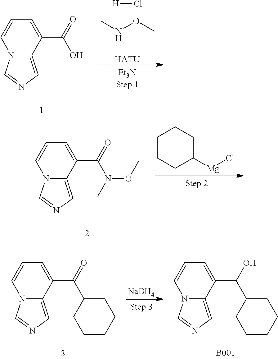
CNOC.[H]Cl.[HATU].N12C(=CN=C1)C(C(O)=O)=CC=C2.N12C(=CN=C1)C(C(N(C)OC)=O)=CC=C2.C1CCC([Mg]Cl)CC1.N12C(=CN=C1)C(C(C1CCCCC1)O)=CC=C2.[B001].N12C(=CN=C1)C(C(C1CCCCC1)=O)=CC=C2.[NaBH4]
